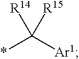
*C([Ar1])([R14])[R15]
